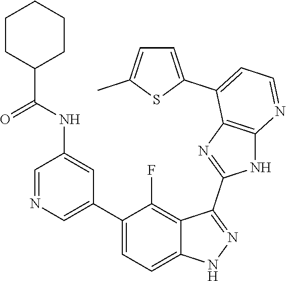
C1=NC=C(C2=CC=C3C(=C2F)C(C2=NC4=C(N2)N=CC=C4C2=CC=C(C)S2)=NN3)C=C1NC(=O)C1CCCCC1
